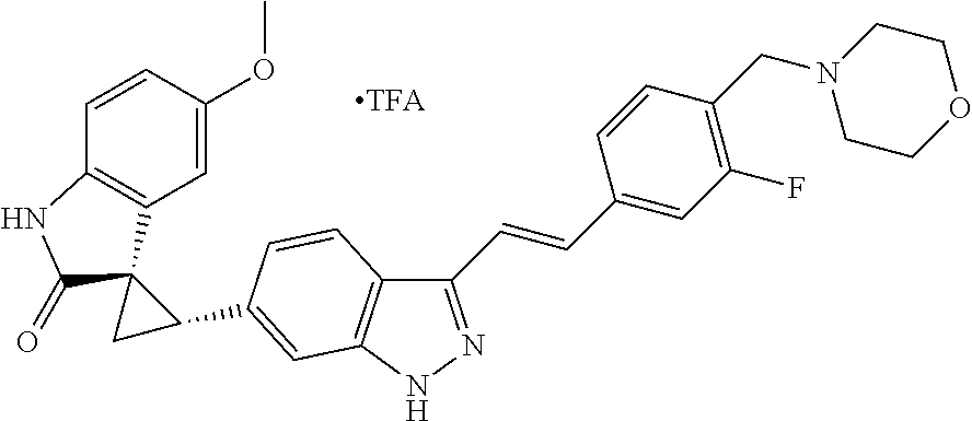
C1=CC(C=CC2=NNC3=C2C=CC(C2C4(C5=C(C=CC(OC)=C5)NC4=O)C2)=C3)=CC(F)=C1CN1CCOCC1
